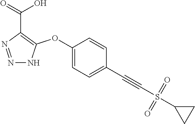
C1(OC2=C(C(=O)O)N=NN2)=CC=C(C#CS(C2CC2)(=O)=O)C=C1
